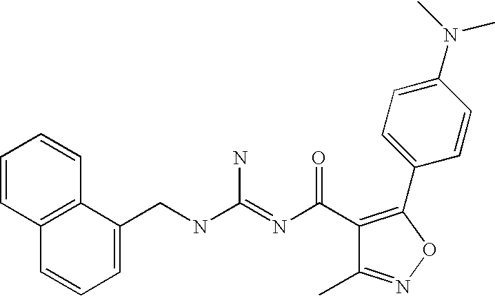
C1=C(CNC(=NC(C2=C(C3=CC=C(N(C)C)C=C3)ON=C2C)=O)N)C2=C(C=C1)C=CC=C2
